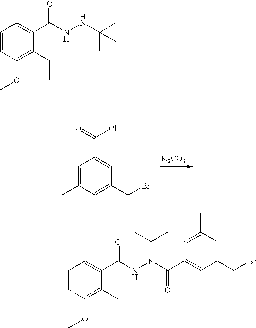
C1=CC(OC)=C(CC)C(C(NNC(C)(C)C)=O)=C1.[K2CO3].C1=C(C)C=C(CBr)C=C1C(=O)Cl.C1=CC(OC)=C(CC)C(C(NN(C(C2=CC(CBr)=CC(C)=C2)=O)C(C)(C)C)=O)=C1
